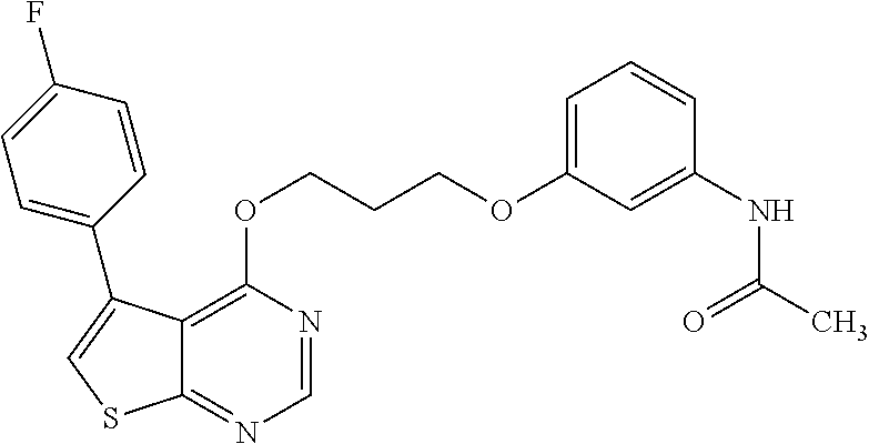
C12=C(OCCCOC3=CC=CC(NC(=O)C)=C3)N=CN=C1SC=C2C1=CC=C(F)C=C1
